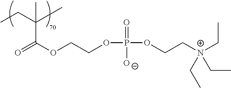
C(C)C(C)(C)C(OCCOP(OCC[N+](CC)(CC)CC)(=O)[O-])=O
